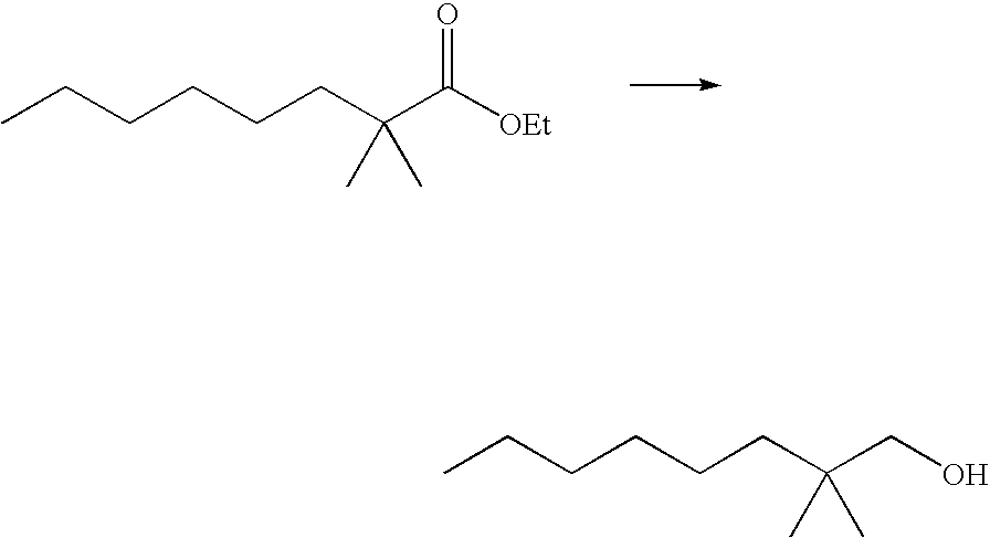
C(C(C([OEt])=O)(C)C)CCCCC.C(C(CO)(C)C)CCCCC
